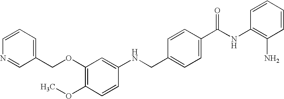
N(CC1=CC=C(C(NC2=C(N)C=CC=C2)=O)C=C1)C1=CC(OCC2=CC=CN=C2)=C(OC)C=C1
